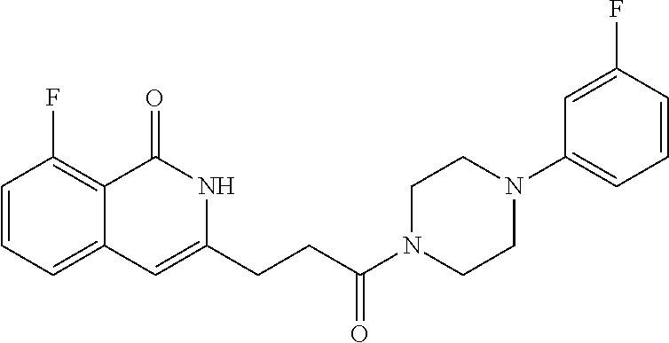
C1=CC=C2C(=C1F)C(=O)NC(CCC(N1CCN(C3=CC=CC(F)=C3)CC1)=O)=C2
